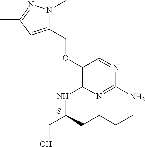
C1(N)=NC(NC(CO)CCCC)=C(OCC2=CC(C)=NN2C)C=N1.S
